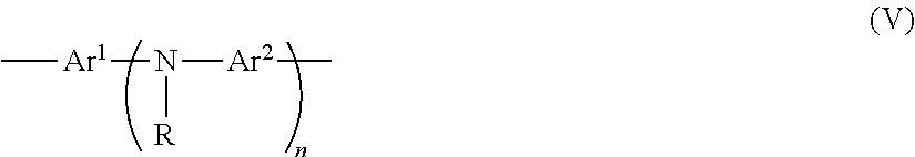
C[Ar1]N([Ar2]C)[R]
